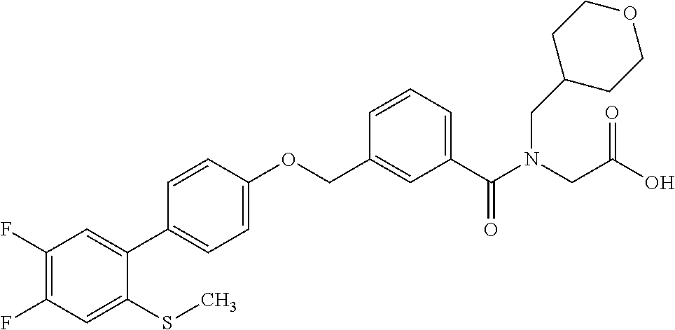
C1(F)=C(F)C=C(SC)C(C2=CC=C(OCC3=CC(C(N(CC(O)=O)CC4CCOCC4)=O)=CC=C3)C=C2)=C1
